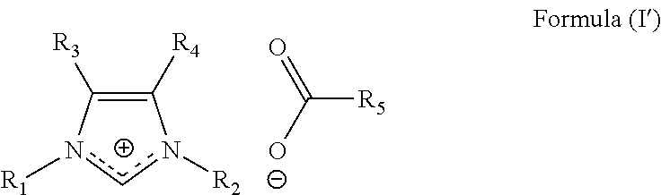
C1([R4])=C([R3])n([R1])cn1[R2].C([R5])(=O)[O-]
